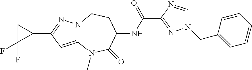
C1C(F)(F)C1C1=NN2C(=C1)N(C)C(=O)C(NC(=O)C1=NN(CC3=CC=CC=C3)C=N1)CC2
